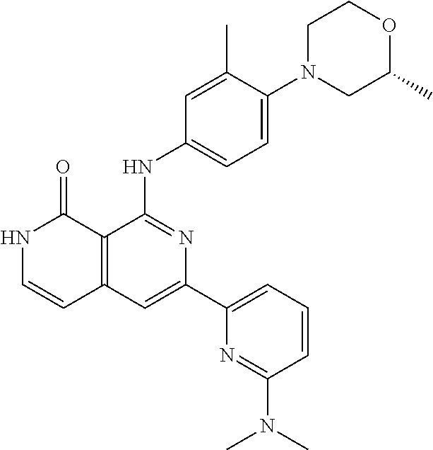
C12=C(C=C(C3=CC=CC(N(C)C)=N3)N=C1NC1=CC=C(N3CC(C)OCC3)C(C)=C1)C=CNC2=O
